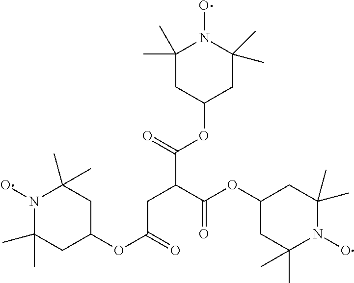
N1(O)C(C)(C)CC(OC(C(CC(OC2CC(C)(C)N(O)C(C)(C)C2)=O)C(OC2CC(C)(C)N(O)C(C)(C)C2)=O)=O)CC1(C)C
